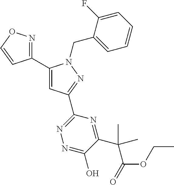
C1(C2=CC(C3=NN=C(O)C(C(C(OCC)=O)(C)C)=N3)=NN2CC2=CC=CC=C2F)=NOC=C1
